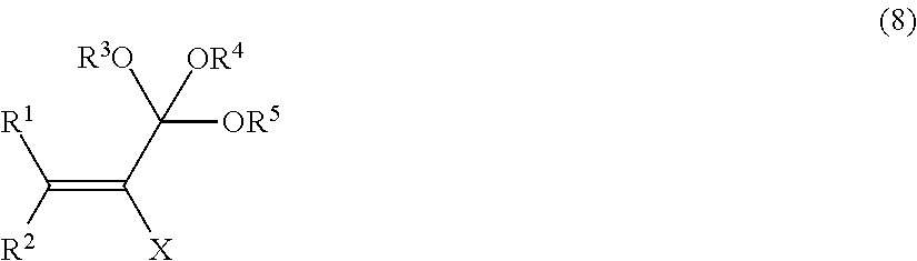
[R1]C([R2])=C(C([R3O])([OR5])[OR4])[X]
